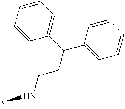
C1=CC(C(C2=CC=CC=C2)CCNC)=CC=C1
